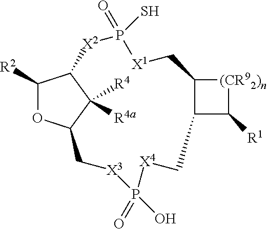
C1([R2])OC2C([R4])([R4a])C1[X2]P(=O)(S)[X1]CC1C(C([R1])[(CR92)n]1)C[X4]P(=O)(O)[X3]C2
